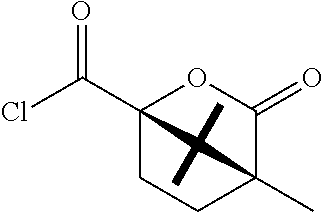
ClC(C12CCC(C)(C(=O)O1)C2(C)C)=O
